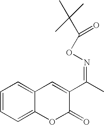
C1=CC=C2C(=C1)C=C(C(C)=NOC(C(C)(C)C)=O)C(=O)O2
